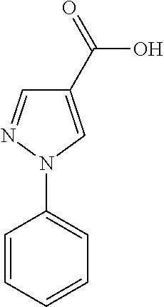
C1=CC=CC=C1N1N=CC(C(=O)O)=C1
